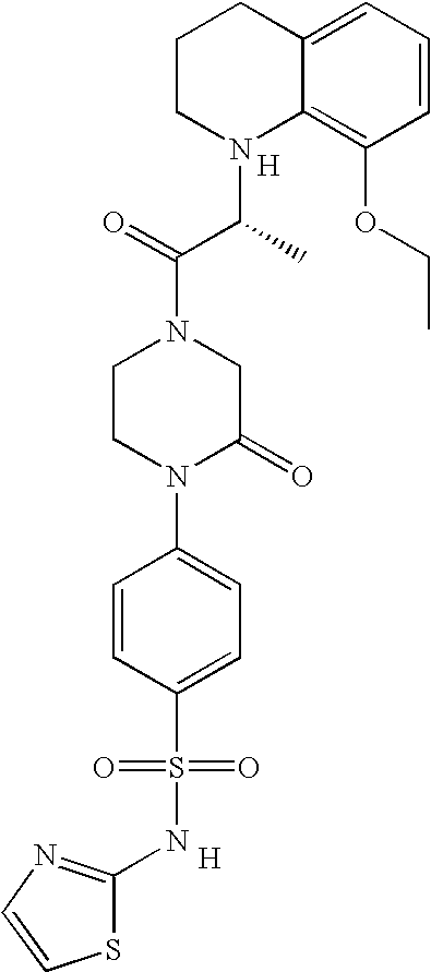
C1CN(C(C(N2CCN(C3=CC=C(S(=O)(=O)NC4=NC=CS4)C=C3)C(=O)C2)=O)C)C2=C(OCC)C=CC=C2C1.[H].[H]
